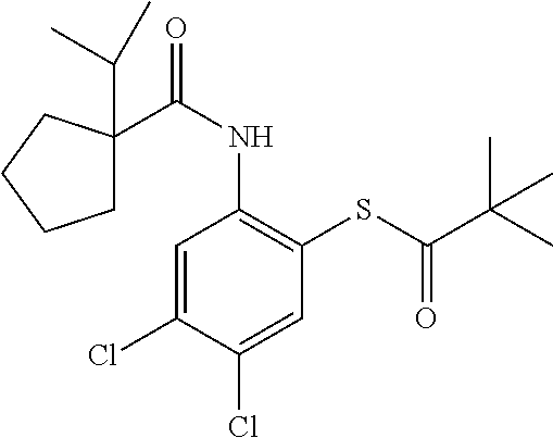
C1=C(Cl)C(Cl)=CC(SC(C(C)(C)C)=O)=C1NC(=O)C1(C(C)C)CCCC1
